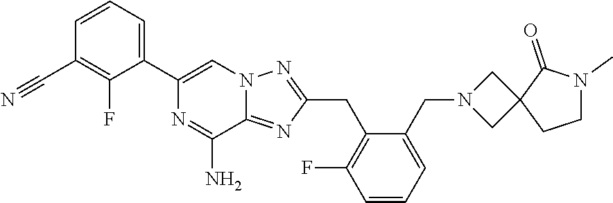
C1(C2=CC=CC(C#N)=C2F)=CN2C(=NC(CC3=C(F)C=CC=C3CN3CC4(C3)CCN(C)C4=O)=N2)C(N)=N1
